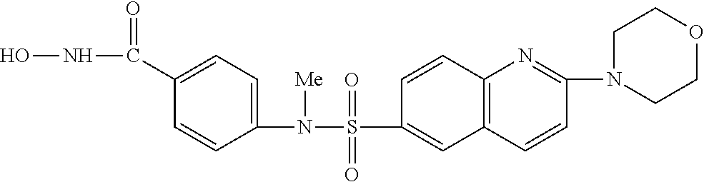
C1(N(S(C2=CC3=C(C=C2)N=C(N2CCOCC2)C=C3)(=O)=O)[Me])=CC=C(C(NO)=O)C=C1
